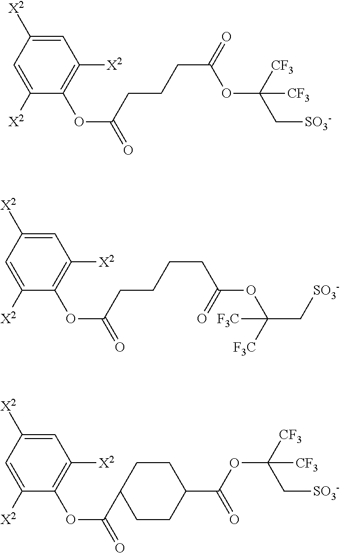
C(C(OC1=C([X2])C=C([X2])C=C1[X2])=O)CCC(=O)OC(C[SO3-])([CF3])[CF3].C(C(OC1=C([X2])C=C([X2])C=C1[X2])=O)CCCC(OC(C[SO3-])([F3C])[F3C])=O.C1(C(OC2=C([X2])C=C([X2])C=C2[X2])=O)CCC(C(OC([CF3])(C[SO3-])[CF3])=O)CC1
